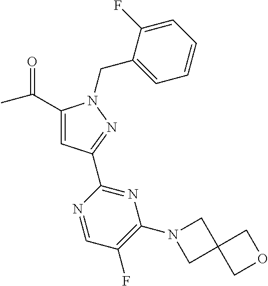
C1(C(C)=O)=CC(C2=NC(N3CC4(C3)COC4)=C(F)C=N2)=NN1CC1=CC=CC=C1F
